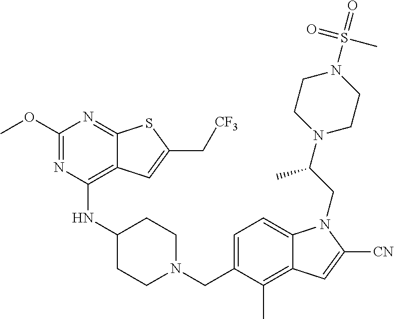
C1=C(CN2CCC(NC3=C4C(=NC(OC)=N3)SC(C[CF3])=C4)CC2)C(C)=C2C(=C1)N(CC(N1CCN(S(C)(=O)=O)CC1)C)C([CN])=C2
